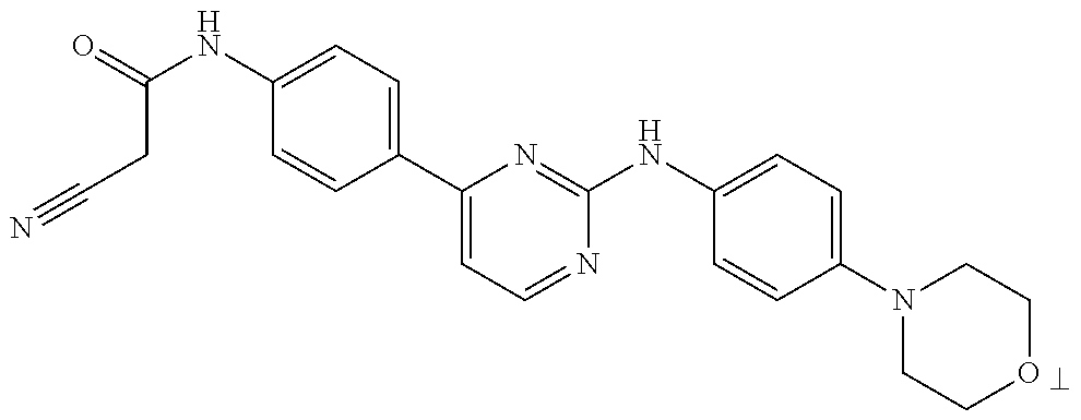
C1(NC(CC#N)=O)=CC=C(C2=CC=NC(NC3=CC=C(N4CCOCC4)C=C3)=N2)C=C1
